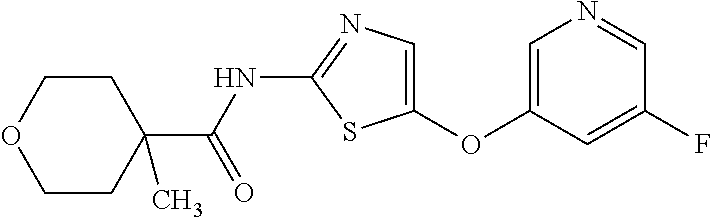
C1(OC2=CN=CC(F)=C2)=CN=C(NC(C2(C)CCOCC2)=O)S1
